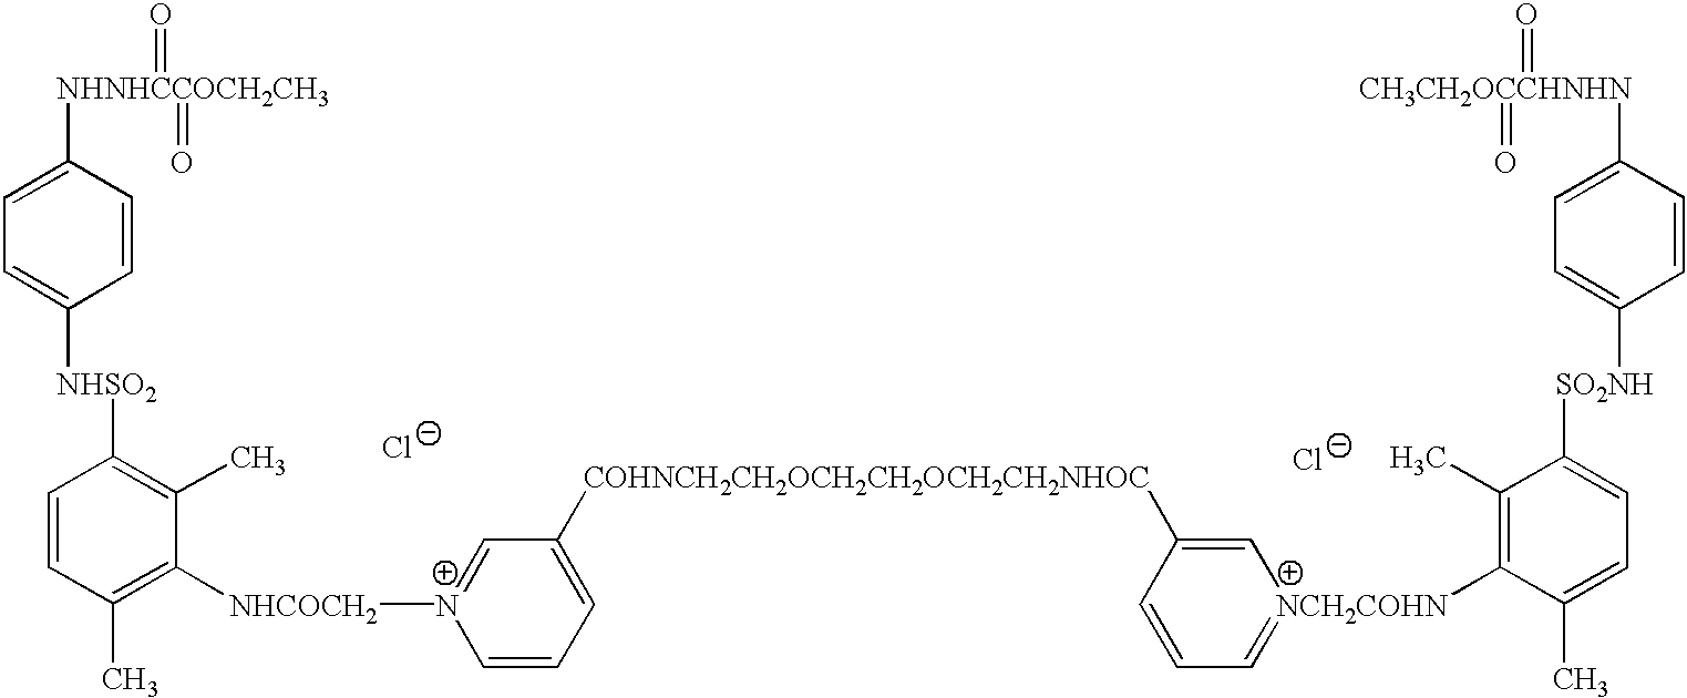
[NHNHCCOCH2CH3](C1=CC=C([NHSO2]C2=C(C)C([NHCOCH2][N+]3=CC([COHNCH2CH2OCH2CH2OCH2CH2NHOC]C4=C[NCH2COHN](C5=C(C)C([SO2NH]C6=CC=C([CH3CH2OCCHNHN](=O)=O)C=C6)=CC=C5C)=CC=C4)=CC=C3)=C(C)C=C2)C=C1)(=O)=O.[Cl-].[Cl-]
